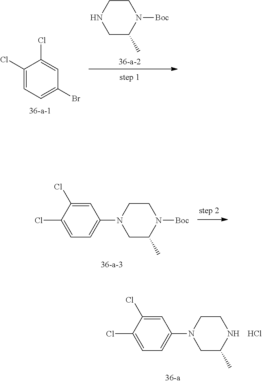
N1CC(C)N([Boc])CC1.C1=C(Cl)C(Cl)=CC(Br)=C1.C1(Cl)=CC=C(N2CC(C)N([Boc])CC2)C=C1Cl.C1(Cl)=CC=C(N2CC(C)NCC2)C=C1Cl.Cl
